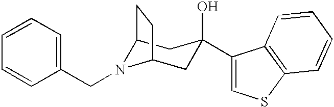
C12N(CC3=CC=CC=C3)C(CC(O)(C3=CSC4=C3C=CC=C4)C1)CC2
